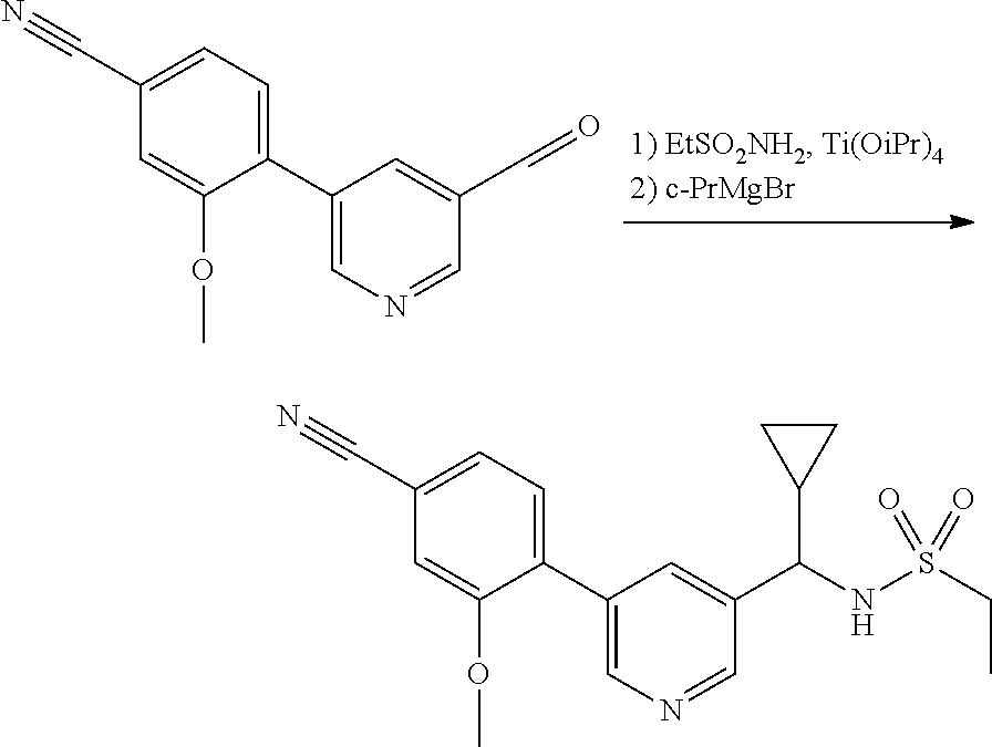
C1(C2=CN=CC(C=O)=C2)=CC=C(C#N)C=C1OC.C1(C2=CN=CC(C(NS(CC)(=O)=O)C3CC3)=C2)=CC=C(C#N)C=C1OC
